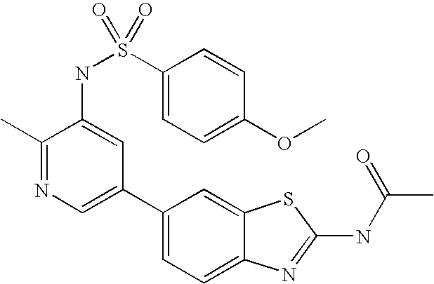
C1(C2=CN=C(C)C(NS(C3=CC=C(OC)C=C3)(=O)=O)=C2)=CC=C2C(=C1)SC(NC(C)=O)=N2
